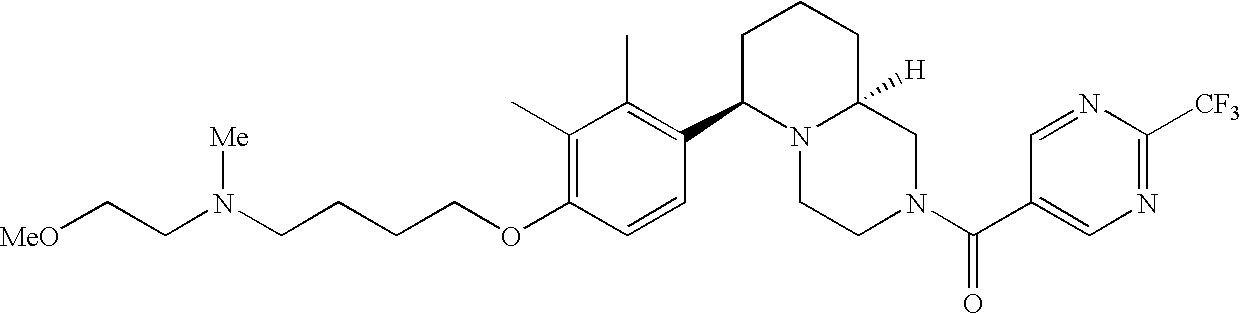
C(OC1=C(C)C(C)=C(C2N3C([H])(CN(C(=O)C4=CN=C([CF3])N=C4)CC3)CCC2)C=C1)CCCN(CC[MeO])[Me]
